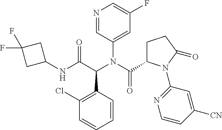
C1(NC(C(N(C(=O)C2CCC(=O)N2C2=NC=CC([CN])=C2)C2=CC(F)=CN=C2)C2=C(Cl)C=CC=C2)=O)CC(F)(F)C1
